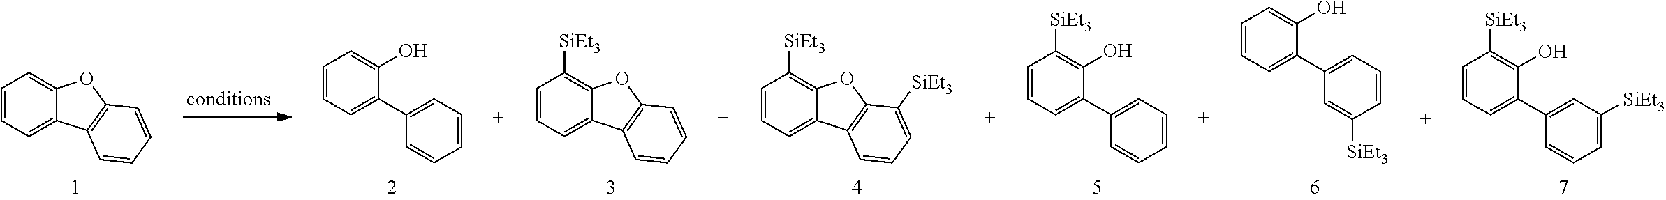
C1=CC=C2C(=C1)OC1=C2C=CC=C1.C1=CC=C(C2=CC=CC=C2)C(O)=C1.C1=CC=C2C(=C1[SiEt3])OC1=C2C=CC=C1[SiEt3].C1=CC=C(C2=CC=CC=C2)C(O)=C1[SiEt3].C1=CC=C(C2=CC=CC([SiEt3])=C2)C(O)=C1.C1=CC=C2C(=C1[SiEt3])OC1=C2C=CC=C1.C1=CC=C(C2=CC([SiEt3])=CC=C2)C(O)=C1[SiEt3]
